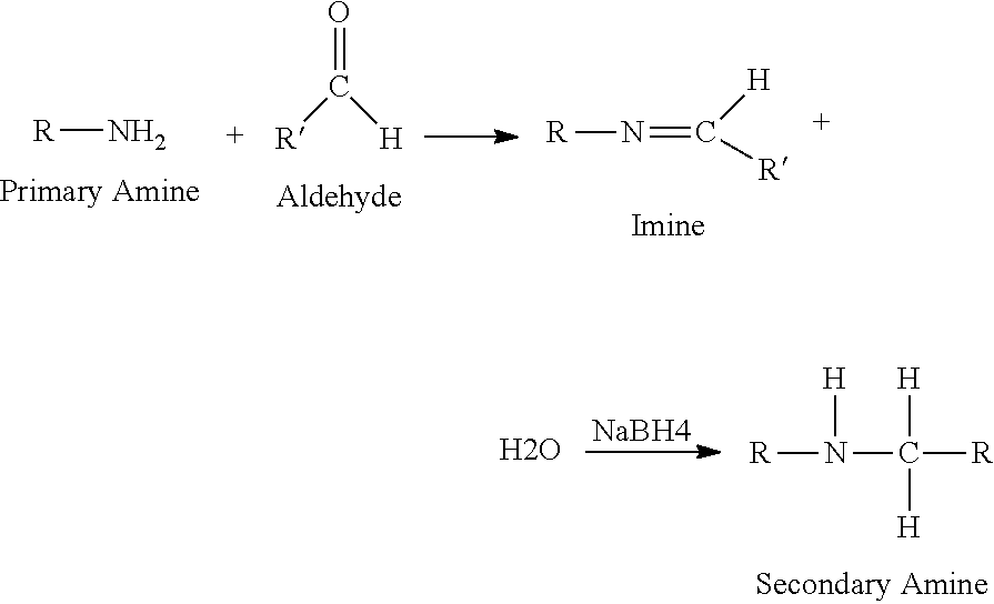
[R]N.O=C([R])[H].[R]N=C([H])[R].[NaBH4].[R]N(C([H])([R])[H])[H].O
